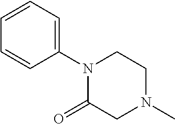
N1(C2=CC=CC=C2)C(=O)CN(C)CC1
